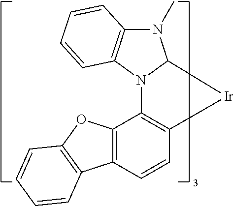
C12=C(C=CC3=C1N1C4=C(N(C)C1[Ir]3)C=CC=C4)C1=C(O2)C=CC=C1
